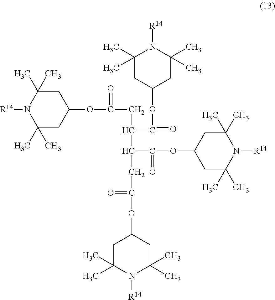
C1C(C)(C)N([R14])C(C)(C)CC1OC(CC(C(CC(OC1CC(C)(C)N([R14])C(C)(C)C1)=O)C(OC1CC(C)(C)N([R14])C(C)(C)C1)=O)C(=O)OC1CC(C)(C)N([R14])C(C)(C)C1)=O
